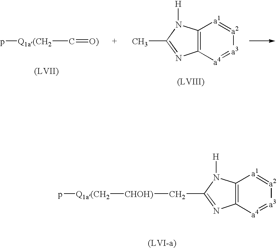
C12=C([a4]=[a3][a2]=[a1]1)N=C(C[CHOH)][Q1a(CH2]p)N2[H].C12=C([a4]=[a3][a2]=[a1]1)N=C(C)N2[H].C([Q1a(CH2]p)=[O)]
